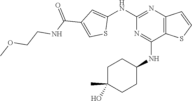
C1(NC2=CC(C(=O)NCCOC)=CS2)=NC2=C(C(NC3CCC(O)(C)CC3)=N1)SC=C2
